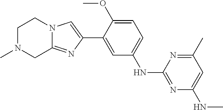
C1=C(NC2=NC(NC)=CC(C)=N2)C=C(C2=CN3C(=N2)CN(C)CC3)C(OC)=C1
